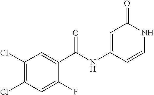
C1(Cl)=C(Cl)C=C(F)C(C(NC2=CC(=O)NC=C2)=O)=C1
